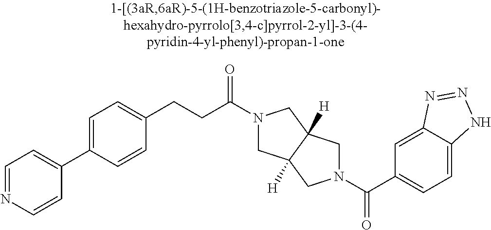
C(=O)(C1=CC=C2C(=C1)N=NN2)N1CC2([H])CN(C(=O)CCC3=CC=C(C4=CC=NC=C4)C=C3)CC2([H])C1
